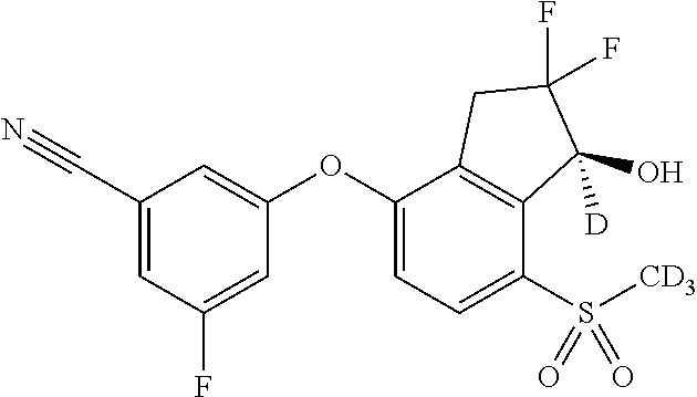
C1(C#N)=CC(F)=CC(OC2=CC=C(S([CD3])(=O)=O)C3=C2CC(F)(F)C3(O)[D])=C1
